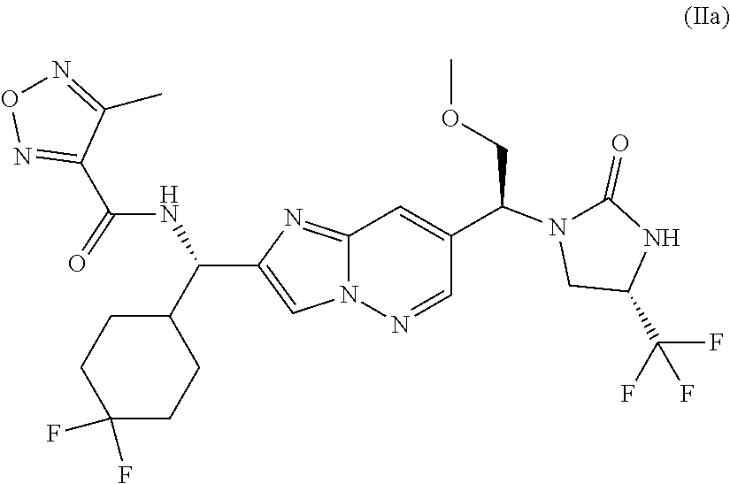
N1(C(C2=CC3=NC(C(NC(C4=NON=C4C)=O)C4CCC(F)(F)CC4)=CN3N=C2)COC)C(=O)NC(C(F)(F)F)C1
